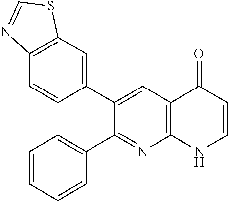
C12=C(C=C(C3=CC4=C(N=C3C3=CC=CC=C3)NC=CC4=O)C=C1)SC=N2
